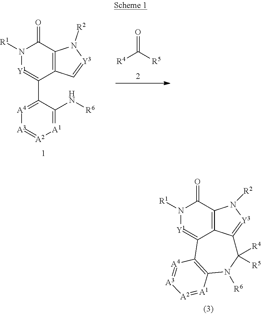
N1([R1])[Y1]=C2C3=C(C1=O)N([R2])[Y3]=C3C([R5])([R4])N([R6])C1=C2[A4]=[A3][A2]=[A1]1.O=C([R5])[R4].N1([R1])[Y1]=C(C2=[A4][A3]=[A2][A1]=C2N[R6])C2=C(C1=O)N([R2])[Y3]=C2
